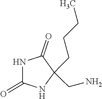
N1C(=O)C(CN)(CCCC)NC1=O
